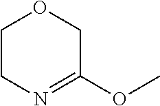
C1CN=C(OC)CO1
